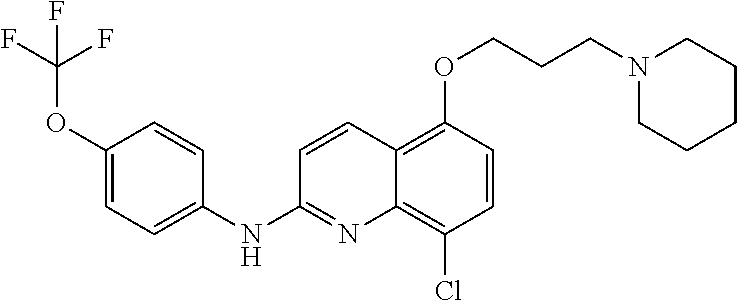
O(C1=CC=C(NC2=NC3=C(Cl)C=CC(OCCCN4CCCCC4)=C3C=C2)C=C1)C(F)(F)F
